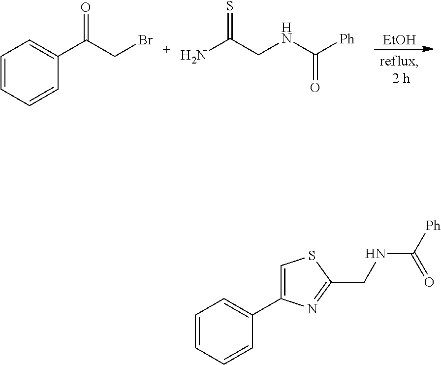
C1=CC=CC(C(CBr)=O)=C1.NC(CNC([Ph])=O)=S.[EtOH].C1=CC=CC(C2=CSC(CNC([Ph])=O)=N2)=C1
